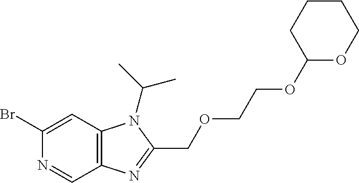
C1(Br)=CC2=C(C=N1)N=C(COCCOC1OCCCC1)N2C(C)C
